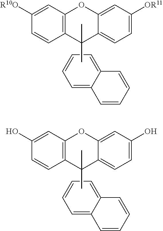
C1=C2C(=CC=C1)C=CC=C2.C12=C(C=C([R10O])C=C1)OC1=CC([OR11])=CC=C1C2(C)C.C1=C2C(=CC=C1)C=CC=C2.C12=C(C=C(O)C=C1)OC1=CC(O)=CC=C1C2(C)C
